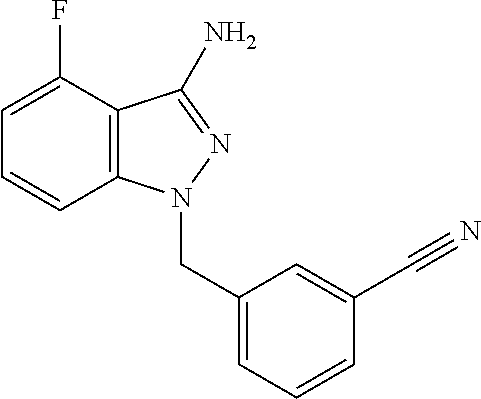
C1=C(F)C2=C(C=C1)N(CC1=CC=CC(C#N)=C1)N=C2N
